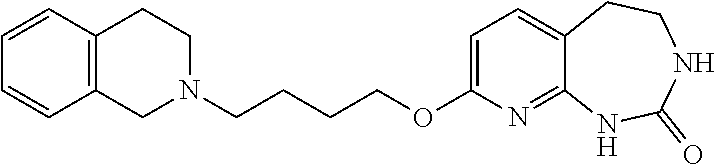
C1N(CCCCOC2=CC=C3C(=N2)NC(=O)NCC3)CCC2=C1C=CC=C2
